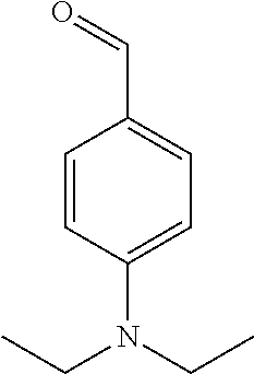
C1=C(N(CC)CC)C=CC(C=O)=C1
